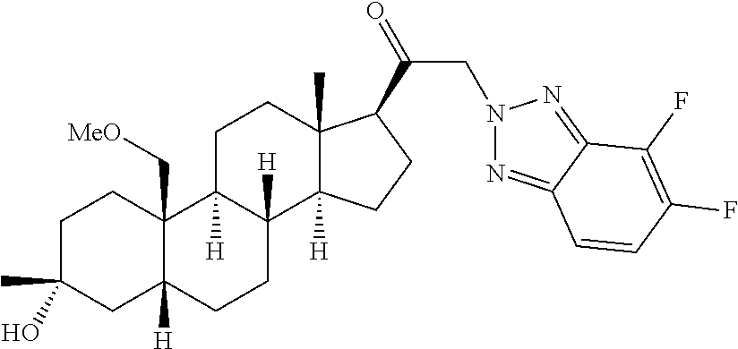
C1C(C)(O)CC2([H])C(C[MeO])(C1)C1([H])C([H])(CC2)C2([H])C(C)(CC1)C(C(=O)CN1N=C3C(=N1)C(F)=C(F)C=C3)CC2
